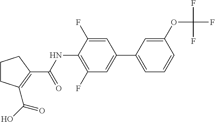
C1CCC(C(NC2=C(F)C=C(C3=CC=CC(OC(F)(F)F)=C3)C=C2F)=O)=C1C(O)=O
